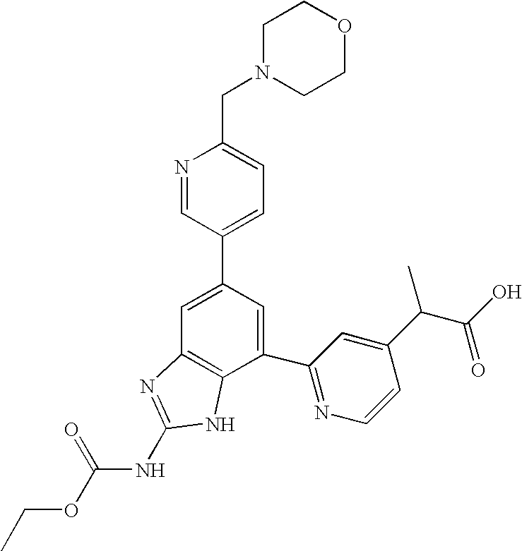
N1=CC(C2=CC3=C(C(C4=NC=CC(C(C(O)=O)C)=C4)=C2)NC(NC(OCC)=O)=N3)=CC=C1CN1CCOCC1
